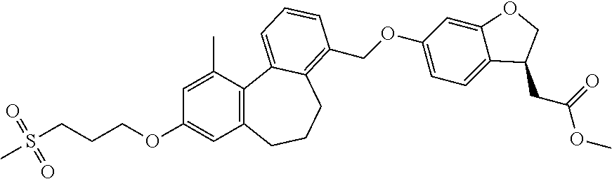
C12=C(C(C)=CC(OCCCS(=O)(=O)C)=C1)C1=CC=CC(COC3=CC=C4C(=C3)OCC4CC(=O)OC)=C1CCC2
